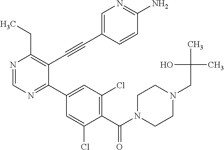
N1=CN=C(C2=CC(Cl)=C(C(N3CCN(CC(C)(O)C)CC3)=O)C(Cl)=C2)C(C#CC2=CN=C(N)C=C2)=C1CC
